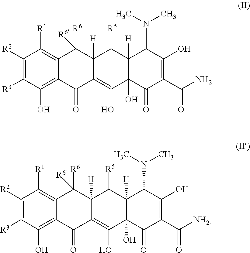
C1([R2])=C([R3])C(O)=C2C(=C1[R1])C([R6])([R6])C1([H])C(=C(O)C3(O)C([H])(C1[R5])C(N(C)C)C(O)=C(C(N)=O)C3=O)C2=O.C1([R2])=C([R3])C(O)=C2C(=C1[R1])C([R6])([R6])C1([H])C(=C(O)C3(O)C([H])(C1[R5])C(N(C)C)C(O)=C(C([NH2])=O)C3=O)C2=O
